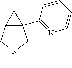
C1(C23C(CN(C)C2)C3)=NC=CC=C1
